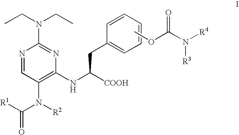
N1=CC(N([R2])C([R1])=O)=C(NC([COOH])CC2=CC=CC=C2)N=C1N(CC)CC.COC(N([R4])[R3])=O
